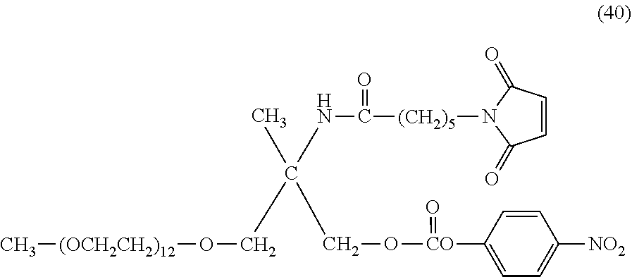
C1=CC(=O)N([(CH2)5]C(NC(CO[CO](C2=CC=C([NO2])C=C2)=O)(C)CO[(OCH2CH2)12]C)=O)C1=O
